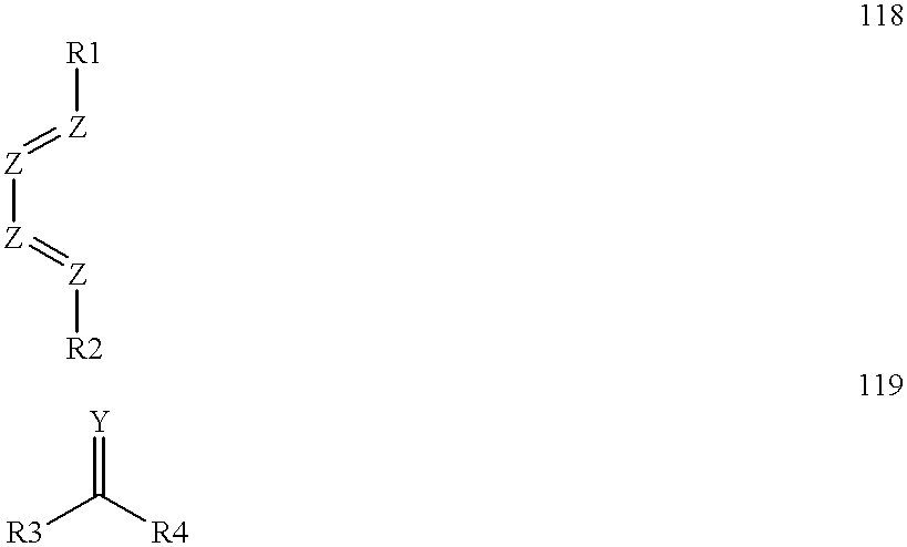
[Z]([Z]=[Z][R2])=[Z][R1].[Y]=C([R3])[R4]
